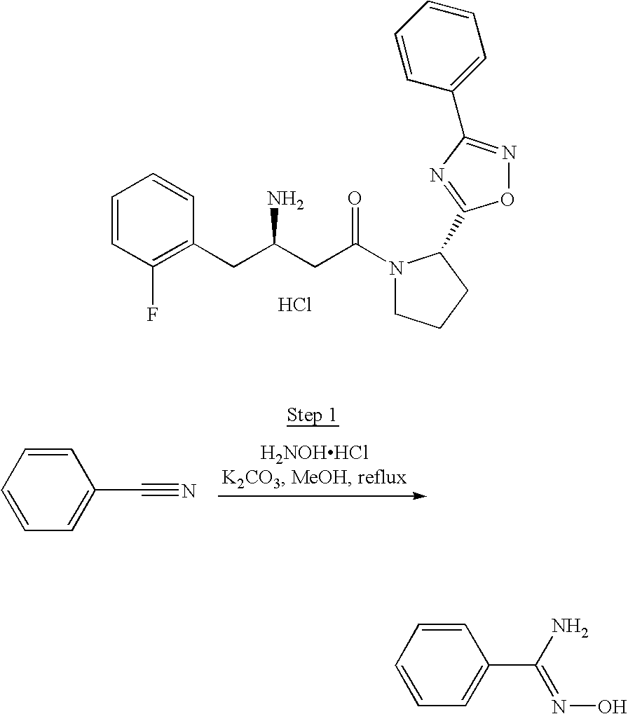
C1=CC(F)=C(CC(CC(=O)N2CCCC2C2=NC(C3=CC=CC=C3)=NO2)N)C=C1.Cl.C1=C(C#N)C=CC=C1.C1=C(C(N)=NO)C=CC=C1
